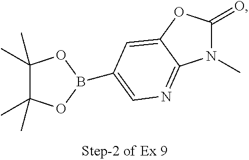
N1(C)C(=O)OC2=CC(B3OC(C)(C)C(C)(C)O3)=CN=C12
